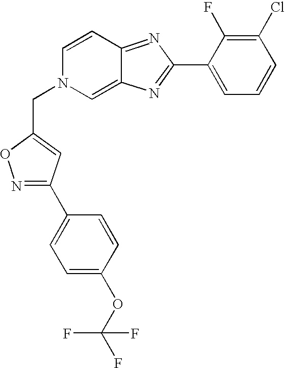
N1=C(C2=CC=C(OC(F)(F)F)C=C2)C=C(CN2C=C3C(=NC(C4=CC=CC(Cl)=C4F)=N3)C=C2)O1
